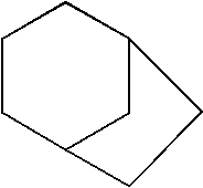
C12CCCC(C1)CC2
